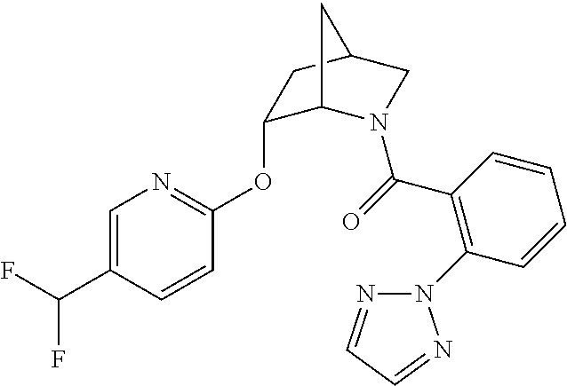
C1=C(C(F)F)C=CC(OC2C3N(C(=O)C4=C(N5N=CC=N5)C=CC=C4)CC(C2)C3)=N1
